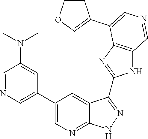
C1=NC=C(C2=CN=C3C(=C2)C(C2=NC4=C(N2)C=NC=C4C2=COC=C2)=NN3)C=C1N(C)C
